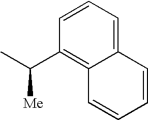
C12=CC=CC(C(C)[Me])=C1C=CC=C2
